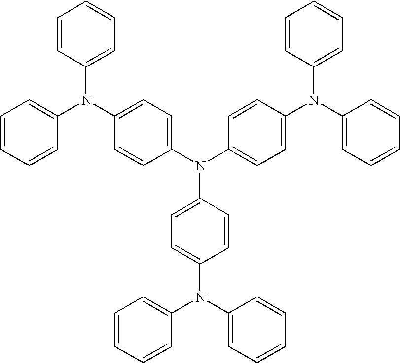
C1=CC=CC(N(C2=CC=C(N(C3=CC=C(N(C4=CC=CC=C4)C4=CC=CC=C4)C=C3)C3=CC=C(N(C4=CC=CC=C4)C4=CC=CC=C4)C=C3)C=C2)C2=CC=CC=C2)=C1
